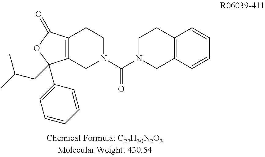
C12=C(C(=O)OC1(CC(C)C)C1=CC=CC=C1)CCN(C(N1CC3=C(C=CC=C3)CC1)=O)C2
